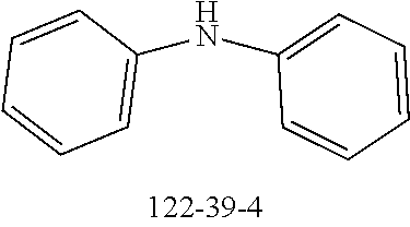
C1=CC=C(NC2=CC=CC=C2)C=C1
